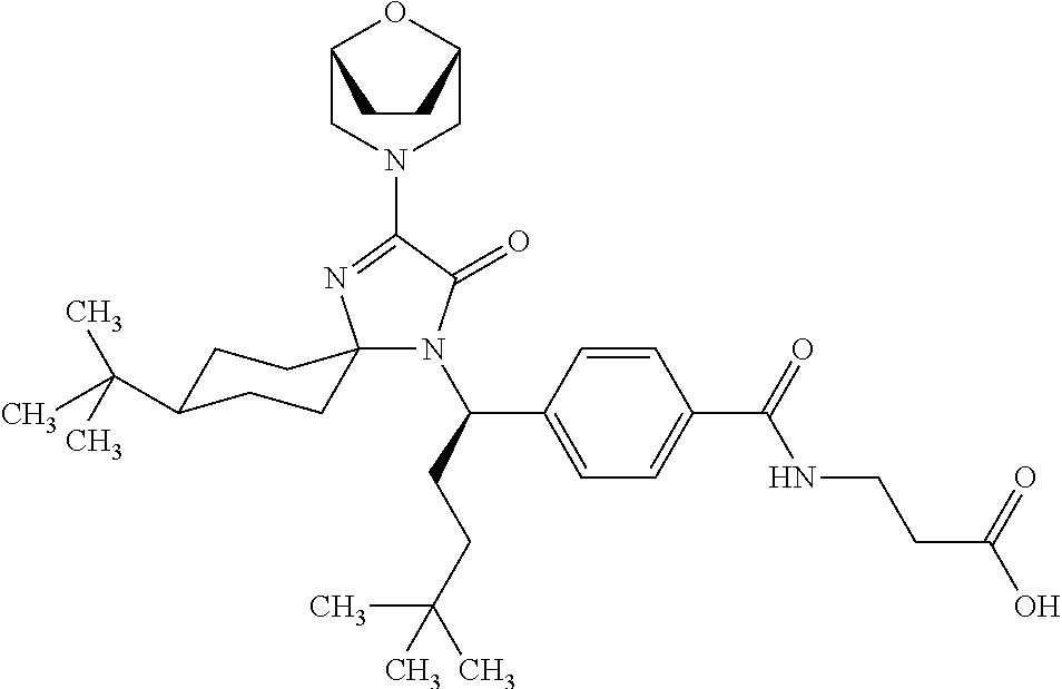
N1(C(CCC(C)(C)C)C2=CC=C(C(=O)NCCC(O)=O)C=C2)C(=O)C(N2CC3OC(C2)CC3)=NC12CCC(C(C)(C)C)CC2
